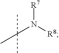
[R7]N([R8])C(C)(C)C
